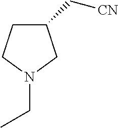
C1CN(CC)CC1C[CN]
